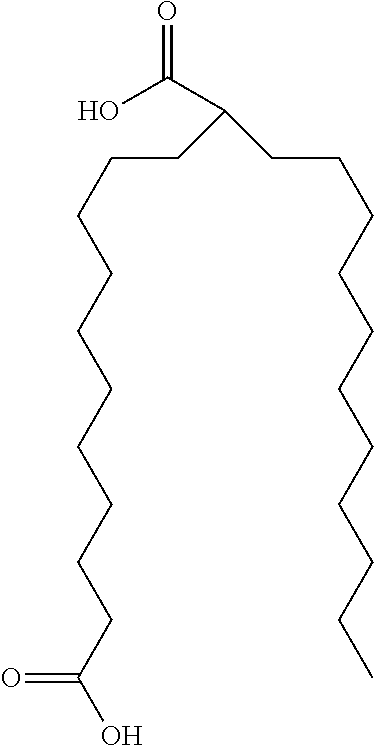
OC(=O)C(CCCCCCCCCCC)CCCCCCCCCCC(O)=O
